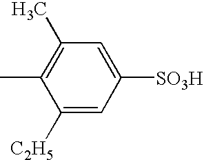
C1=C([C2H5])C(C)=C(C)C=C1[SO3H]
